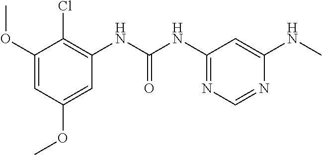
C1(OC)=CC(NC(NC2=NC=NC(NC)=C2)=O)=C(Cl)C(OC)=C1
